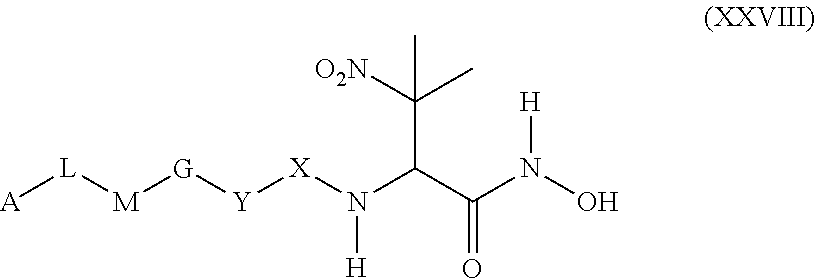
[A][L][M][G][Y][X]N(C(C(N(O)[H])=O)C([O2N])(C)C)[H]
